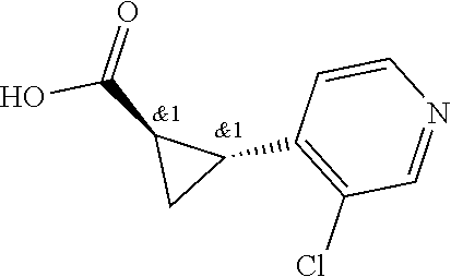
OC(C1C(C2=C(Cl)C=NC=C2)C1)=O
